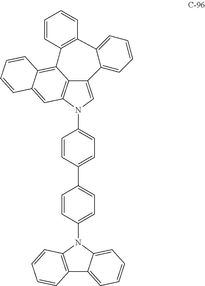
C12=CN(C3=CC=C(C4=CC=C(N5C6=C(C7=CC=CC=C57)C=CC=C6)C=C4)C=C3)C3=C1C(=C1C(=C3)C=CC=C1)C1=C(C3=CC=CC=C23)C=CC=C1
